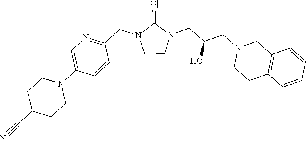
C1CN(CC(CN2CCC3=C(C2)C=CC=C3)[HO|])C(=[O|])N1CC1=NC=C(N2CCC(C#N)CC2)C=C1
